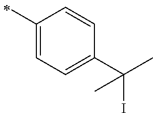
C1(C)=CC=C(C(I)(C)C)C=C1
